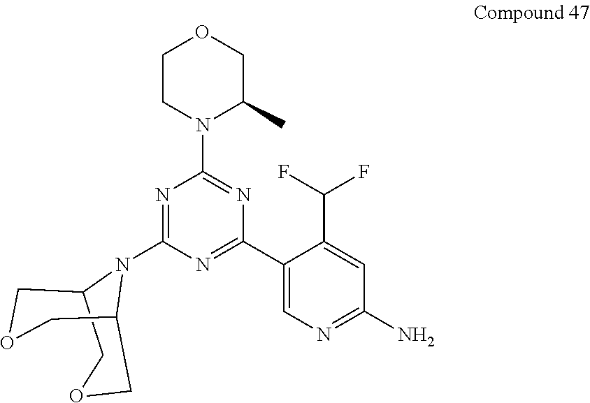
C1CN(C2=NC(C3=CN=C(N)C=C3C(F)F)=NC(N3C4COCC3COC4)=N2)C(C)CO1
